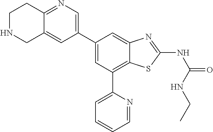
C12=NC=C(C3=CC(C4=CC=CC=N4)=C4C(=C3)N=C(NC(NCC)=O)S4)C=C1CNCC2
